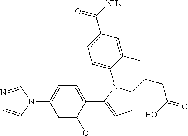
C1(C2=CC=C(CCC(O)=O)N2C2=CC=C(C(N)=O)C=C2C)=CC=C(N2C=NC=C2)C=C1OC
